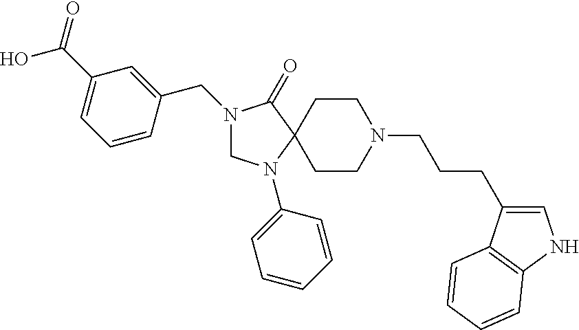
N1(CC2=CC(C(=O)O)=CC=C2)CN(C2=CC=CC=C2)C2(C1=O)CCN(CCCC1=CNC3=C1C=CC=C3)CC2
